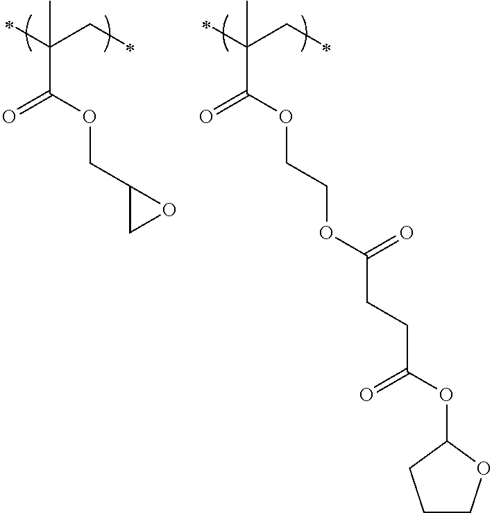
C(C(=O)OCC1OC1)(CC)(C)C.C(C(OCCOC(CCC(OC1CCCO1)=O)=O)=O)(CC)(C)C
